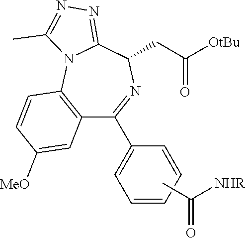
CC(=O)[NHR].[OtBu]C(CC1N=C(C2=CC=CC=C2)C2=C(N3C1=NN=C3C)C=CC([MeO])=C2)=O
